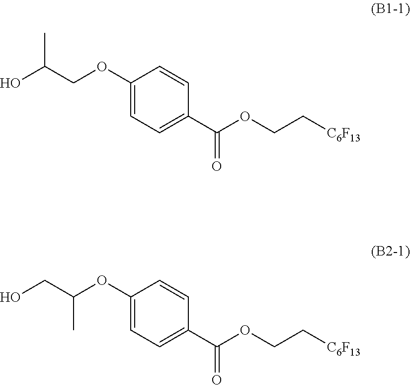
C1(OCC(O)C)=CC=C(C(OCC[C6F13])=O)C=C1.C1(OC(CO)C)=CC=C(C(OCC[C6F13])=O)C=C1
